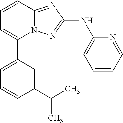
N12C(=NC(NC3=CC=CC=N3)=N1)C=CC=C2C1=CC=CC(C(C)C)=C1
